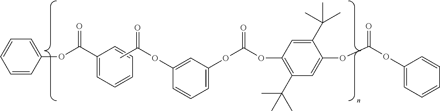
C1(OC(C2=CC=CC=C2)=O)=CC=CC=C1.CC(OC1=CC(OC(OC2=C(C(C)(C)C)C=C(OC(OC3=CC=CC=C3)=O)C(C(C)(C)C)=C2)=O)=CC=C1)=O
